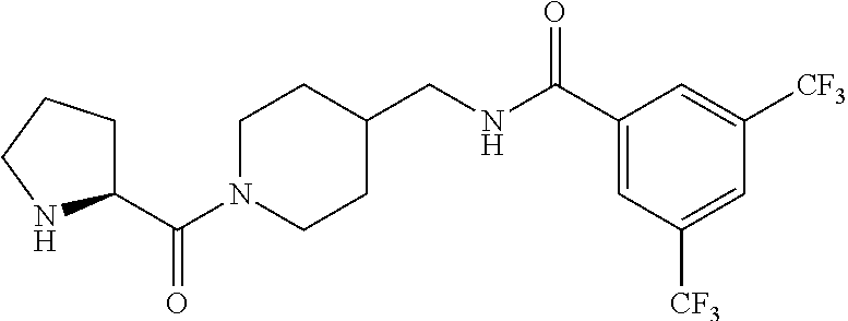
C1N(C(C2CCCN2)=O)CCC(CNC(C2=CC([CF3])=CC([CF3])=C2)=O)C1
